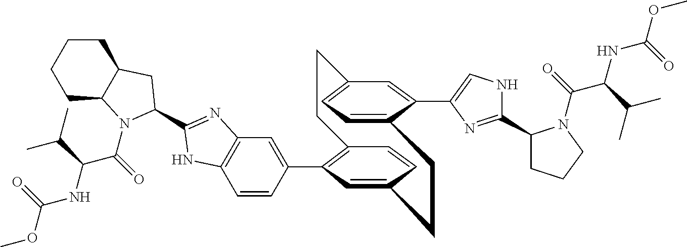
C1=CC(C2=C3C=CC(=C2)CCC2=CC=C(C=C2C2=CNC(C4CCCN4C(C(NC(OC)=O)C(C)C)=O)=N2)CC3)=CC2=C1NC(C1CC3CCCCC3N1C(=O)C(NC(OC)=O)C(C)C)=N2
